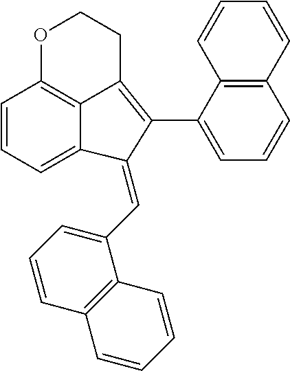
C1=CC=C2C3=C1OCCC3=C(C1=CC=CC3=C1C=CC=C3)C2=CC1=CC=CC2=C1C=CC=C2
